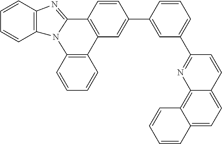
C1=CC2=C(C=C1)N1C(=NC3=C1C=CC=C3)C1=C2C=C(C2=CC(C3=NC4=C5C(=CC=C4C=C3)C=CC=C5)=CC=C2)C=C1
